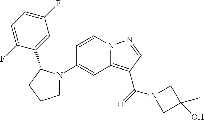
C1C(O)(C)CN1C(C1=C2C=C(N3CCCC3C3=CC(F)=CC=C3F)C=CN2N=C1)=O
